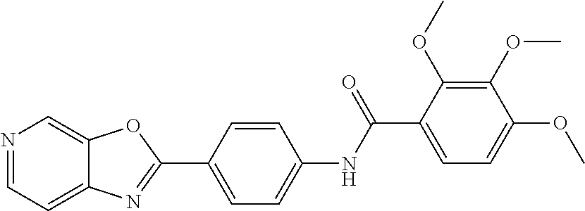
N1=CC=C2C(=C1)OC(C1=CC=C(NC(C3=CC=C(OC)C(OC)=C3OC)=O)C=C1)=N2
